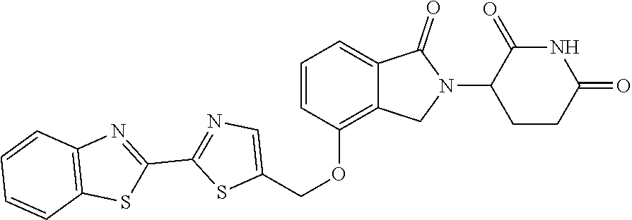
C1=CC(OCC2=CN=C(C3=NC4=C(S3)C=CC=C4)S2)=C2C(=C1)C(=O)N(C1CCC(=O)NC1=O)C2
